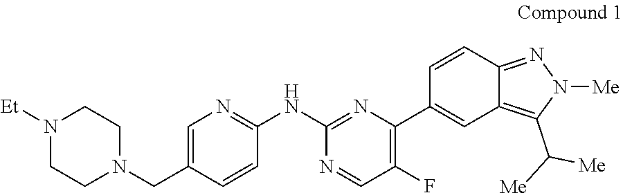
C1N([Et])CCN(CC2=CN=C(NC3=NC(C4=CC5=C(C([Me])[Me])N([Me])N=C5C=C4)=C(F)C=N3)C=C2)C1
